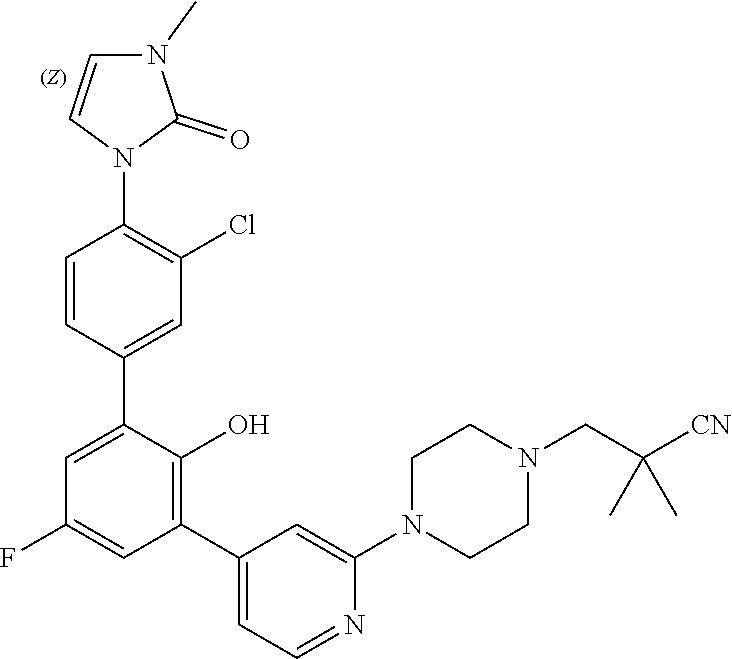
C1CN(C2=CC(C3=C(O)C(C4=CC(Cl)=C(N5C=CN(C)C5=O)C=C4)=CC(F)=C3)=CC=N2)CCN1CC(C)(C)[CN]
